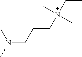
N(CCC[N+](CC)(C)C)(C)C
